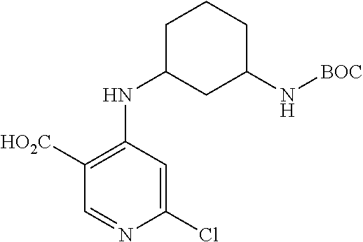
C1([HO2C])=C(NC2CC(N[BOC])CCC2)C=C(Cl)N=C1
